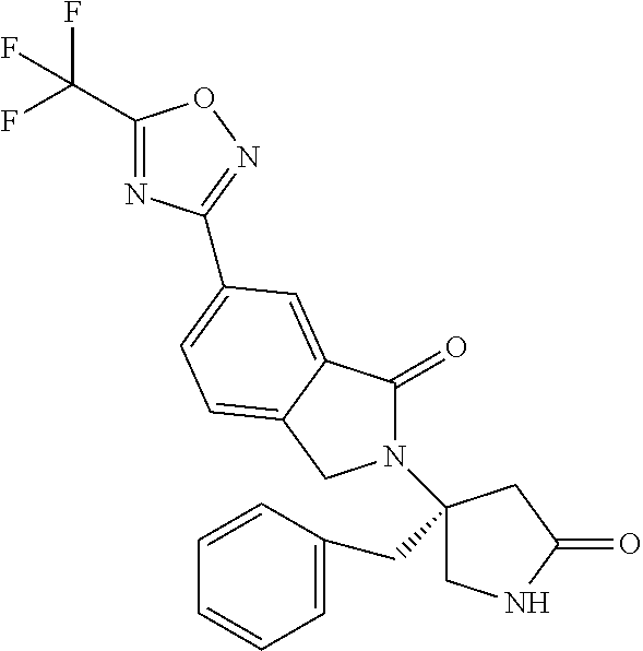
C1(C(F)(F)F)=NC(C2=CC=C3C(=C2)C(=O)N(C2(CC4=CC=CC=C4)CNC(=O)C2)C3)=NO1
